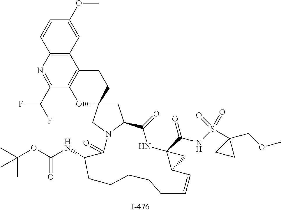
C1=CC2=C(C=C1OC)C1=C(C(C(F)F)=N2)OC2(CC1)CC1N(C2)C(=O)C(NC(OC(C)(C)C)=O)CCCCCC=CC2C(C(NS(C3(COC)CC3)(=O)=O)=O)(NC1=O)C2
